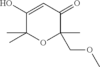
C1(O)=CC(=O)C(C)(COC)OC1(C)C
